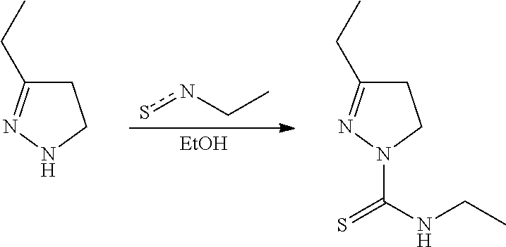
snCC.[EtOH].C1C(CC)=NNC1.C1C(CC)=NN(C(NCC)=S)C1
